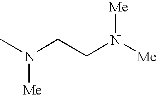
[Me]N(C)CCN([Me])[Me]
